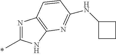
N1=C(C)NC2=C1C=CC(NC1CCC1)=N2
